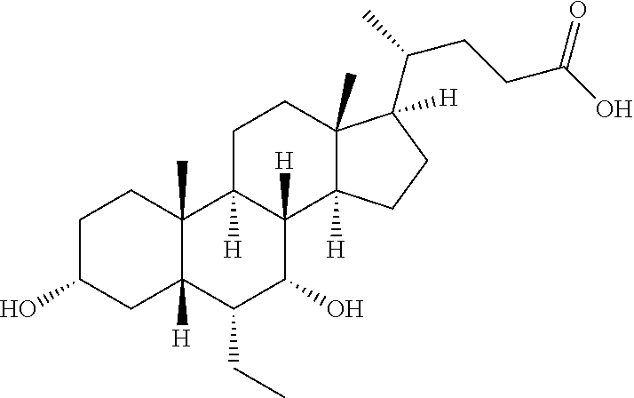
C1C(O)CC2([H])C(C)(C1)C1([H])C([H])(C(O)C2CC)C2([H])C(C)(CC1)C(C(CCC(O)=O)C)([H])CC2
